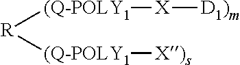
[R]([(Q-POLY1][X][D1)m])[(Q-POLY1][X)s]
